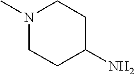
N1(C)CCC(N)CC1
